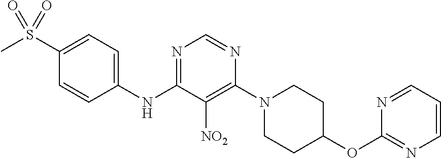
N1=C(NC2=CC=C(S(C)(=O)=O)C=C2)C([NO2])=C(N2CCC(OC3=NC=CC=N3)CC2)N=C1
